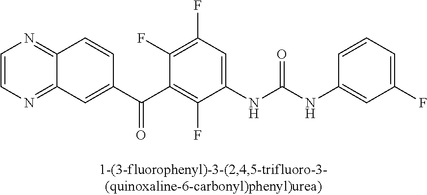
FC1=CC=CC(NC(NC2=CC(F)=C(F)C(C(C3=CC4=NC=CN=C4C=C3)=O)=C2F)=O)=C1
